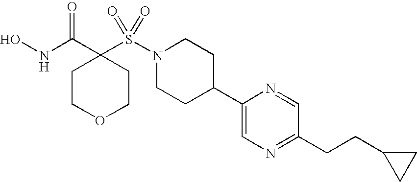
ONC(C1(S(N2CCC(C3=CN=C(CCC4CC4)C=N3)CC2)(=O)=O)CCOCC1)=O
